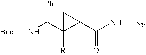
[Boc]NC([Ph])C1([R4])C(C(N[R5])=O)C1
